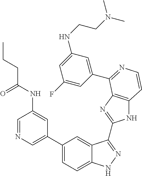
C1(C2=CN=CC(NC(CCC)=O)=C2)=CC=C2C(=C1)C(C1=NC3=C(N1)C=CN=C3C1=CC(NCCN(C)C)=CC(F)=C1)=NN2
